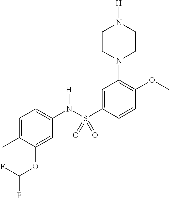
C1=C(C)C(OC(F)F)=CC(N(S(C2=CC(N3CCN([H])CC3)=C(OC)C=C2)(=O)=O)[H])=C1
